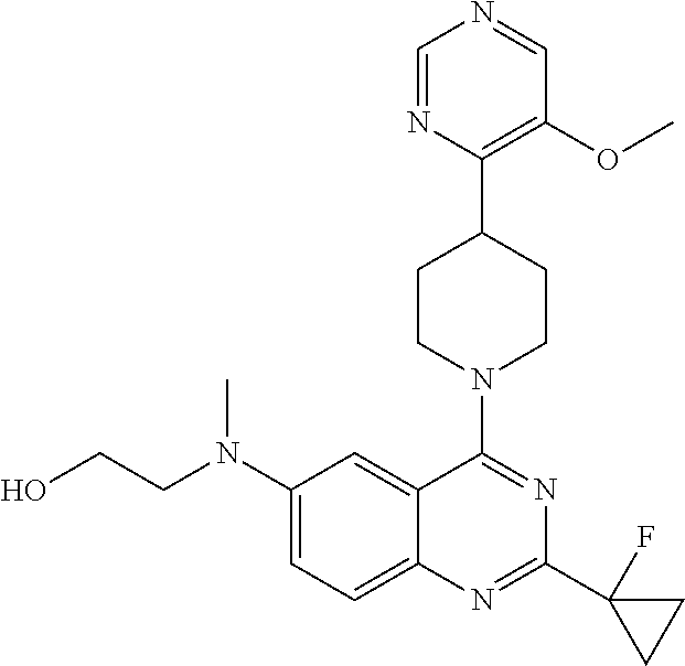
C12=CC=C(N(CCO)C)C=C1C(N1CCC(C3=C(OC)C=NC=N3)CC1)=NC(C1(F)CC1)=N2
